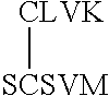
[CLVK][SCSVM]
